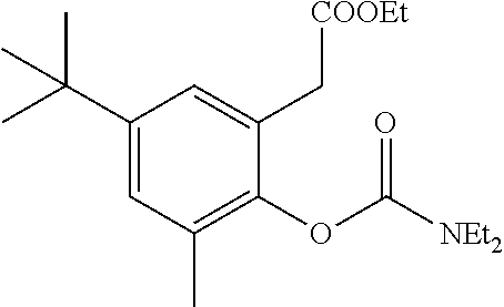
C1(C(C)(C)C)=CC(C)=C(OC([NEt2])=O)C(C[COOEt])=C1
